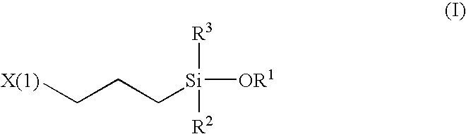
[X(1)]CCC[Si]([OR1])([R3])[R2]
